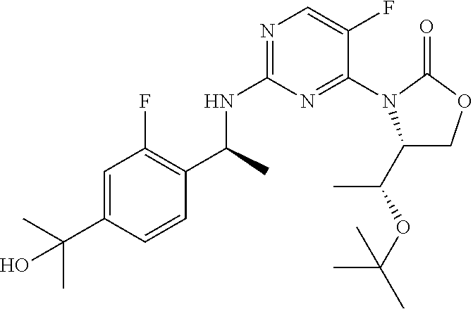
C(C)(NC1=NC=C(F)C(N2C(C(OC(C)(C)C)C)COC2=O)=N1)C1=C(F)C=C(C(C)(C)O)C=C1
